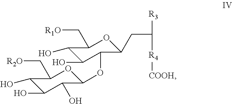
C1(O)C(O)C(O)C(OC2C(O)C(O)C(C[R1O])OC2CC([R3])[R4][COOH])OC1C[R2O]
